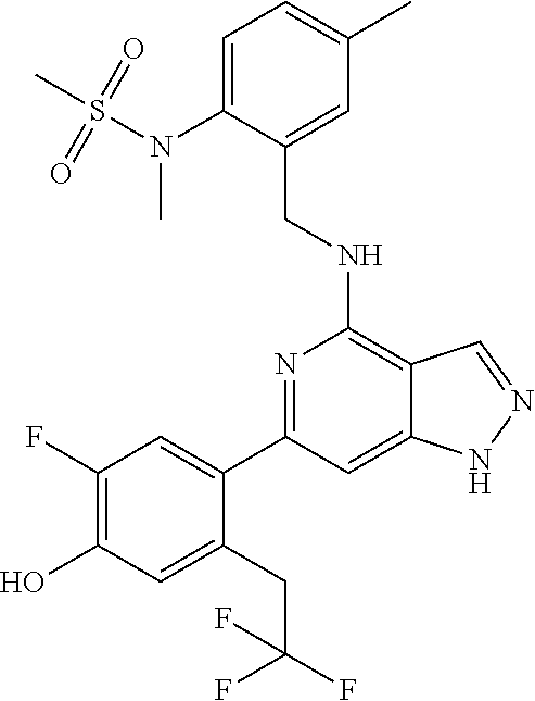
C1=C(N(S(C)(=O)=O)C)C(CNC2=C3C(=CC(C4=CC(F)=C(O)C=C4CC(F)(F)F)=N2)NN=C3)=CC(C)=C1
